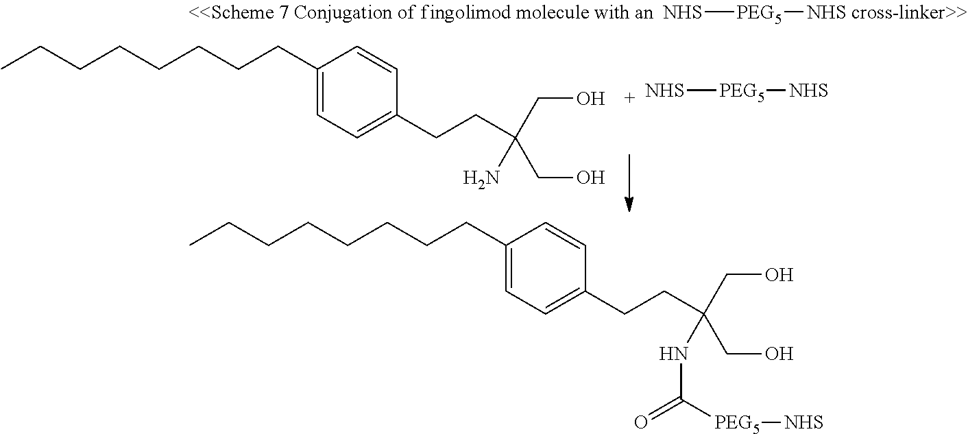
[NHS][PEG5][NHS cross-linker>>].CCCCCCCCC1=CC=C(CCC(CO)(N)CO)C=C1.[NHS][PEG5][NHS].CCCCCCCCC1=CC=C(CCC(CO)(NC([PEG5][NHS])=O)CO)C=C1
